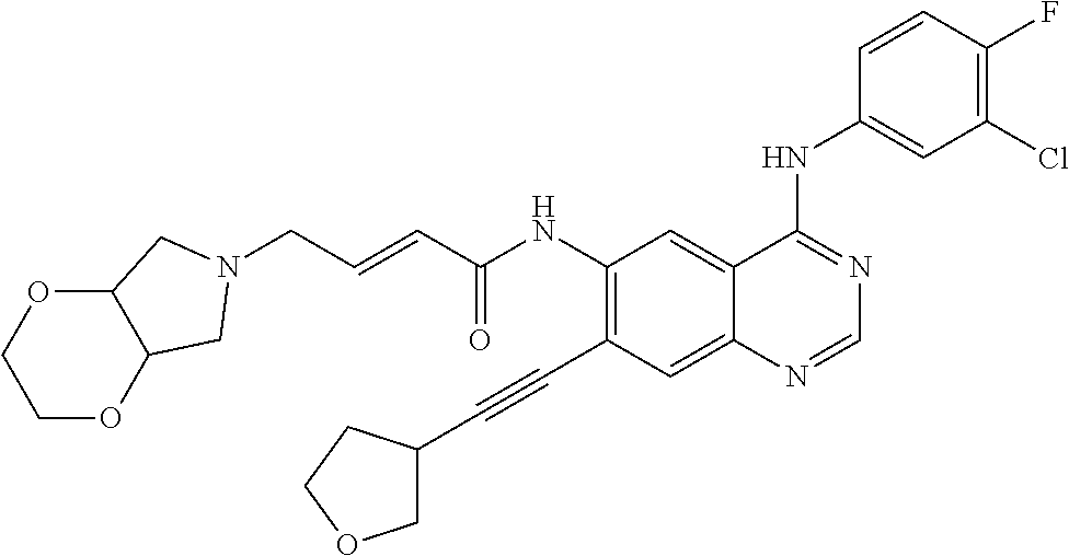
C(NC1=C(C#CC2COCC2)C=C2C(=C1)C(NC1=CC(Cl)=C(F)C=C1)=NC=N2)(=O)C=CCN1CC2OCCOC2C1
